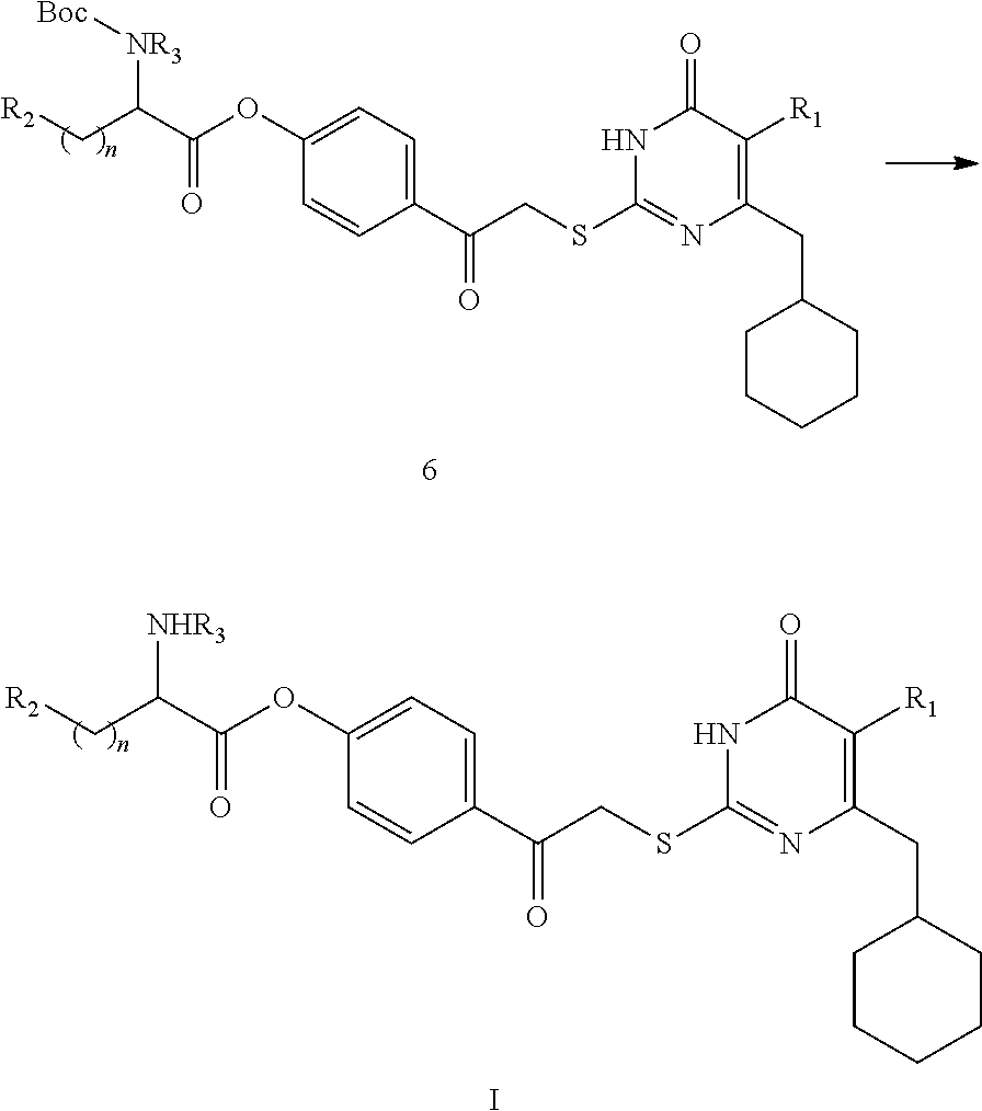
[NHR3]C(C(OC1=CC=C(C(CSC2=NC(CC3CCCCC3)=C([R1])C(=O)N2)=O)C=C1)=O)C[R2].I.C(C(OC1=CC=C(C(CSC2=NC(CC3CCCCC3)=C([R1])C(=O)N2)=O)C=C1)=O)(C[R2])[NR3][Boc]
